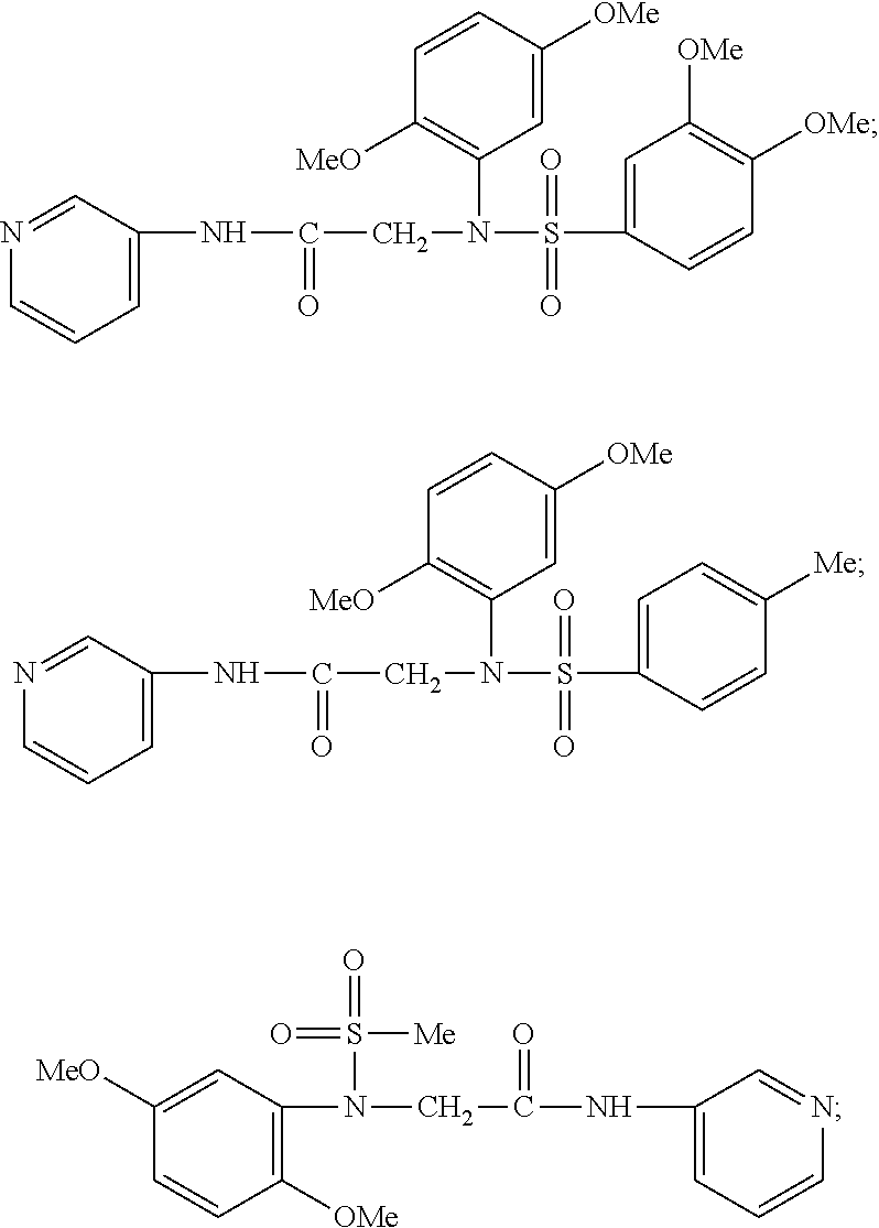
C1=C(NC(CN(S(C2=CC([OMe])=C([OMe])C=C2)(=O)=O)C2=C([MeO])C=CC([OMe])=C2)=O)C=NC=C1.C1=C(NC(CN(S(C2=CC=C([Me])C=C2)(=O)=O)C2=C([MeO])C=CC([OMe])=C2)=O)C=NC=C1.C1([OMe])=C(N(CC(=O)NC2=CC=CN=C2)S(=O)(=O)[Me])C=C([MeO])C=C1
